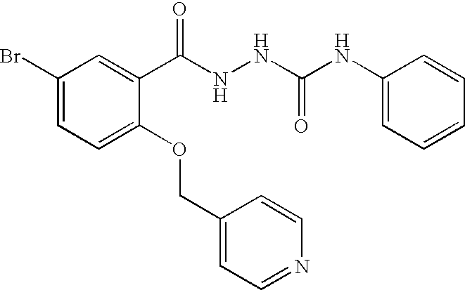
C1(Br)=CC=C(OCC2=CC=NC=C2)C(C(NNC(NC2=CC=CC=C2)=O)=O)=C1
